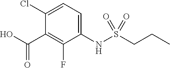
C1(NS(CCC)(=O)=O)=CC=C(Cl)C(C(O)=O)=C1F
